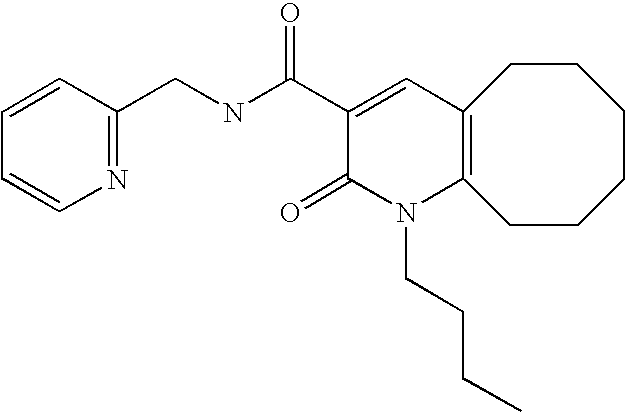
C(NC(C1=CC2=C(N(CCCC)C1=O)CCCCCC2)=O)C1=NC=CC=C1
